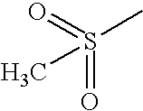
S(=O)(C)(=O)C
